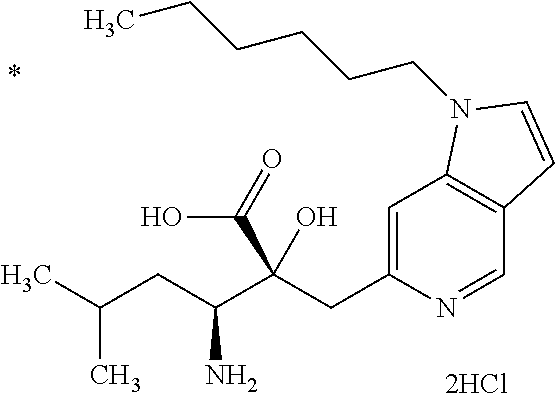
C1=NC(CC(C(CC(C)C)N)(C(=O)O)O)=CC2=C1C=CN2CCCCCC
